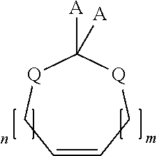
C1=CC[Q]C([A])([A])[Q]C1
